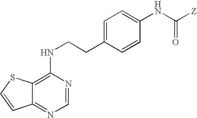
C1(NCCC2=CC=C(NC(=O)[Z])C=C2)=C2C(=NC=N1)C=CS2
